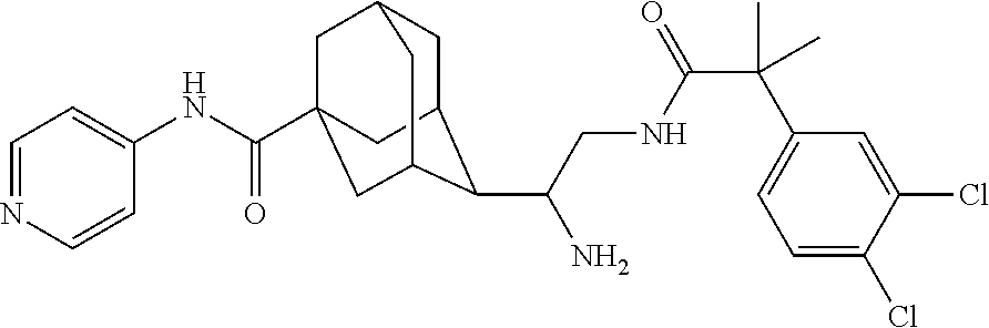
C1C2C(C(CNC(C(C3=CC=C(Cl)C(Cl)=C3)(C)C)=O)N)C3CC(C(NC4=CC=NC=C4)=O)(CC1C3)C2
